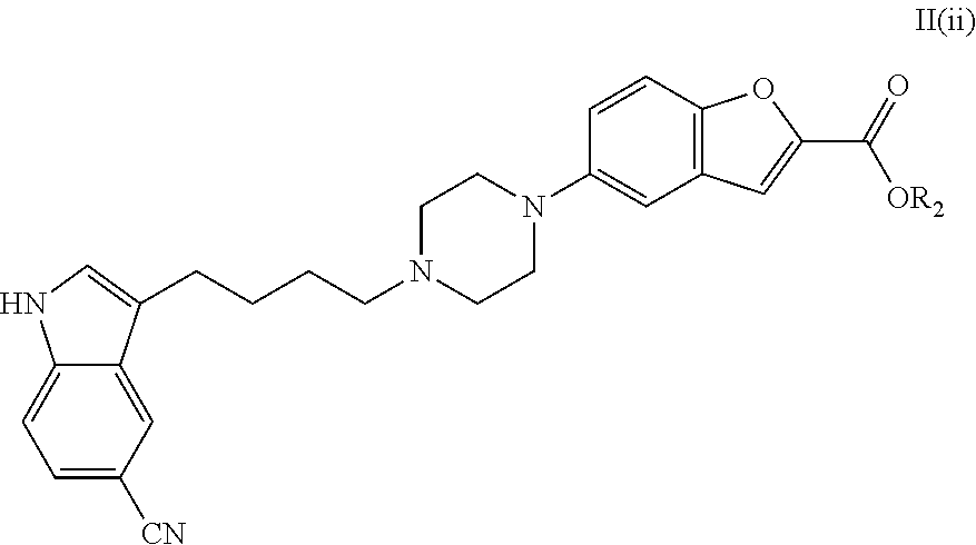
C(CCCN1CCN(C2=CC3=C(C=C2)OC(C(=O)[OR2])=C3)CC1)C1=CNC2=CC=C([CN])C=C21
